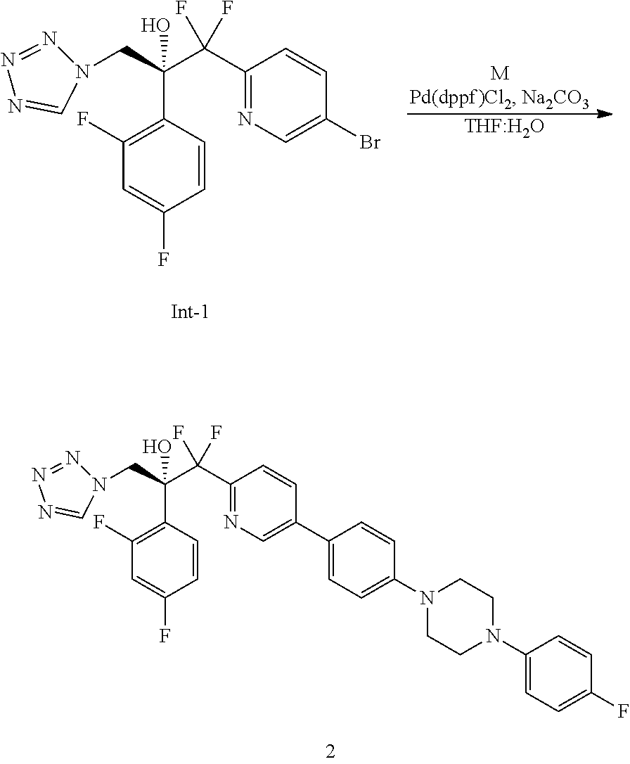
N1(CC(C(C2=NC=C(Br)C=C2)(F)F)(O)C2=C(F)C=C(F)C=C2)N=NN=C1.[THF:H2O].N1(CC(C(C2=NC=C(C3=CC=C(N4CCN(C5=CC=C(F)C=C5)CC4)C=C3)C=C2)(F)F)(O)C2=C(F)C=C(F)C=C2)N=NN=C1
